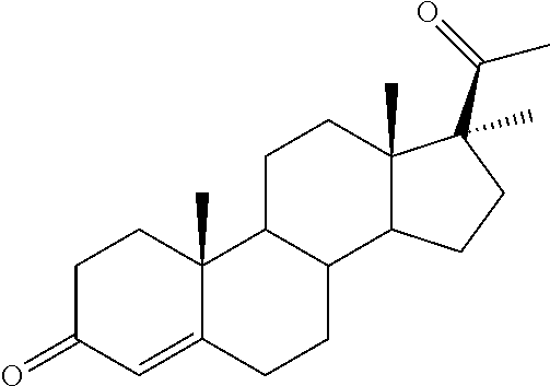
C1C(=O)C=C2C(C)(C1)C1C(CC2)C2C(C)(CC1)C(C(=O)C)(C)CC2
